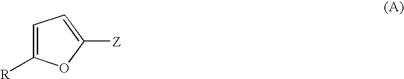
C1=C([R])OC([Z])=C1
